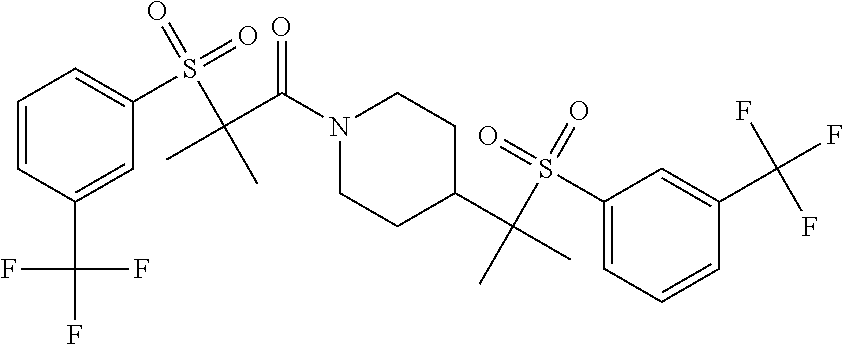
C1=CC(C(F)(F)F)=CC(S(=O)(=O)C(C)(C(=O)N2CCC(C(C)(S(=O)(=O)C3=CC=CC(C(F)(F)F)=C3)C)CC2)C)=C1
